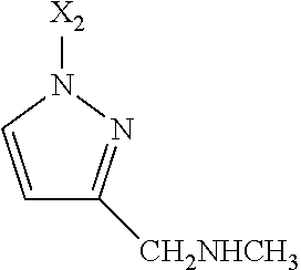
[X2]N1C=CC([CH2NHCH3])=N1
